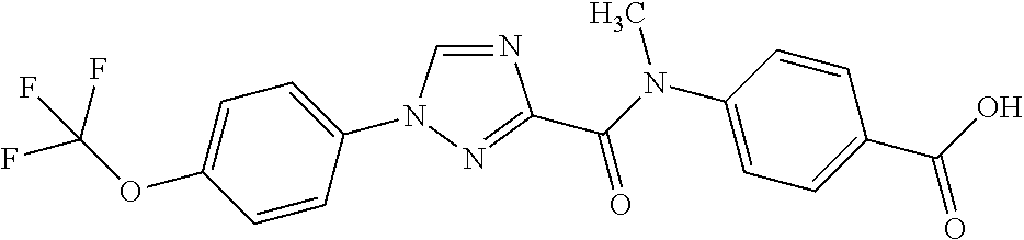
N1=CN(C2=CC=C(OC(F)(F)F)C=C2)N=C1C(N(C1=CC=C(C(O)=O)C=C1)C)=O
